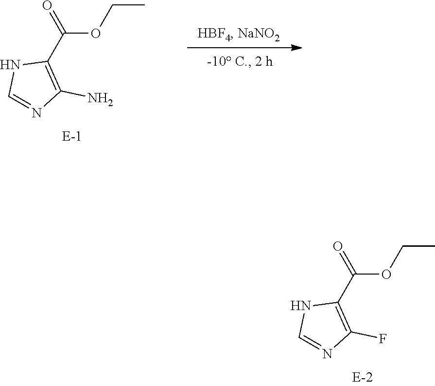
O=C(C1=C(N)N=CN1)OCC.O=C(C1=C(F)N=CN1)OCC
